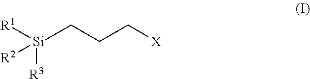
[Si](CCC[X])([R1])([R3])[R2]
